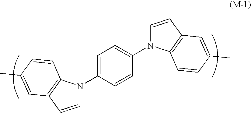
C1=C(N2C=CC3=C2C=CC(C)=C3)C=CC(N2C=CC3=C2C=CC(C)=C3)=C1
